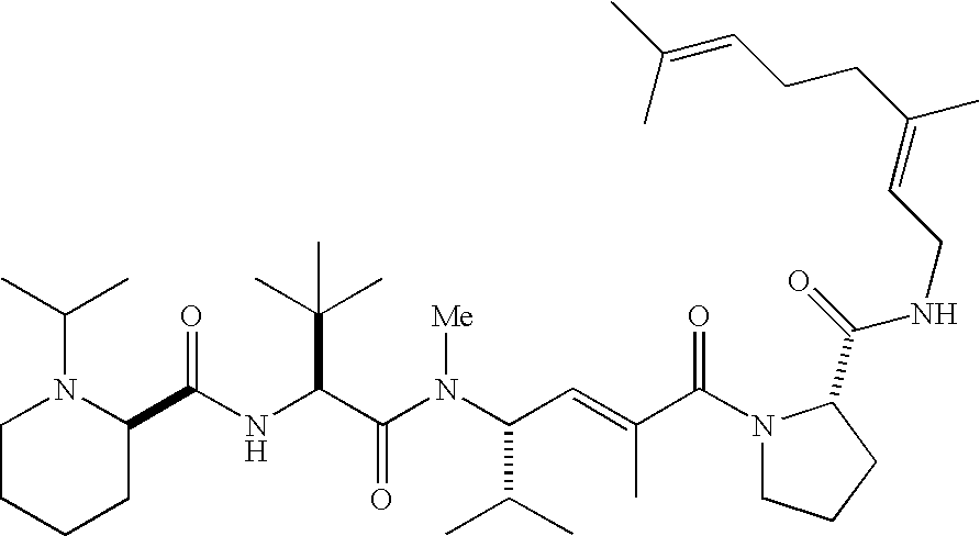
N(C(C(N(C(C(C)C)C=C(C)C(N1CCCC1C(=O)NCC=C(CCC=C(C)C)C)=O)[Me])=O)C(C)(C)C)C(C1N(C(C)C)CCCC1)=O
